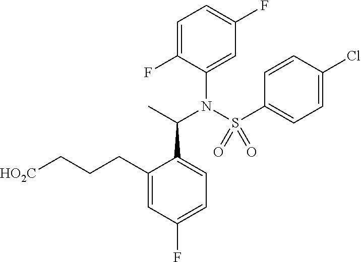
[HO2C]CCCC1=CC(F)=CC=C1C(C)N(S(C1=CC=C(Cl)C=C1)(=O)=O)C1=CC(F)=CC=C1F
